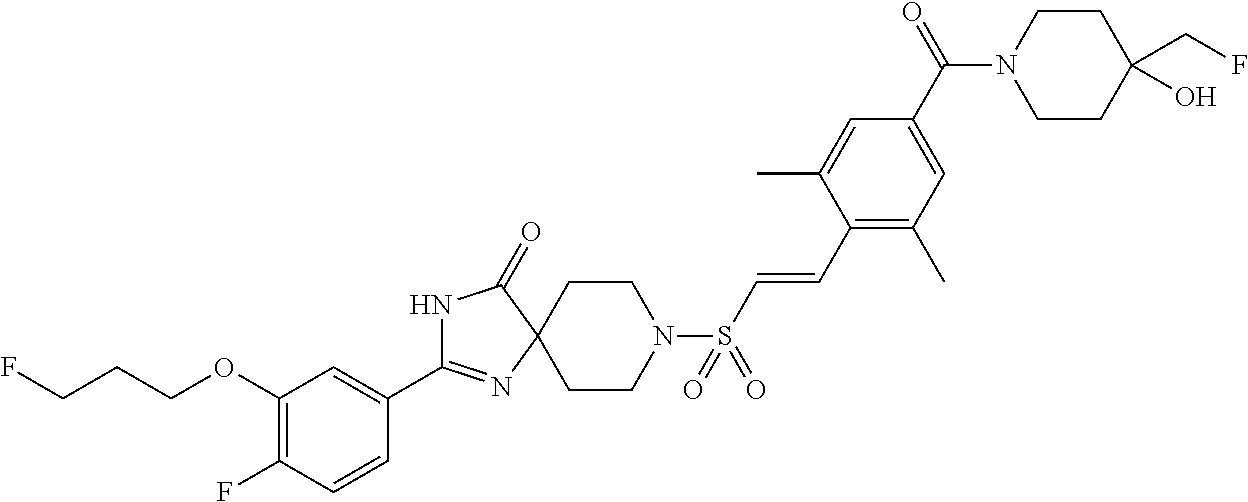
N1C(C2=CC(OCCCF)=C(F)C=C2)=NC2(C1=O)CCN(S(C=CC1=C(C)C=C(C(N3CCC(CF)(O)CC3)=O)C=C1C)(=O)=O)CC2
